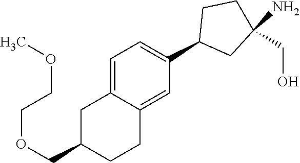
C1=C2C(=CC(C3CC(N)(CO)CC3)=C1)CCC(COCCOC)C2
